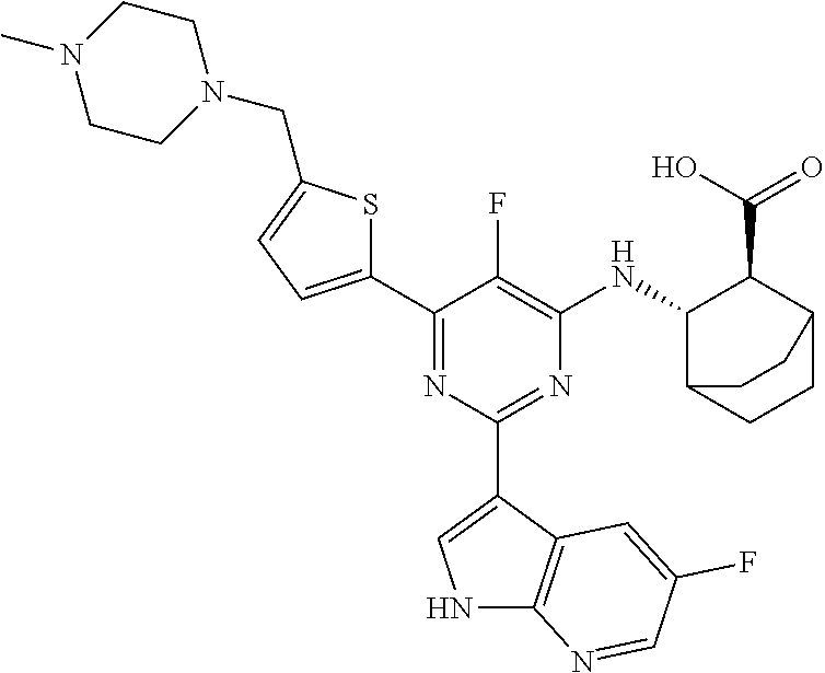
C1(C2=CC=C(CN3CCN(C)CC3)S2)=NC(C2=CNC3=C2C=C(F)C=N3)=NC([HN]C2C(C(O)=O)C3CCC2CC3)=C1F
